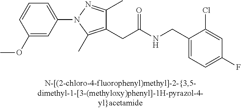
C1=C(F)C=C(Cl)C(CNC(CC2=C(C)N(C3=CC=CC(OC)=C3)N=C2C)=O)=C1
